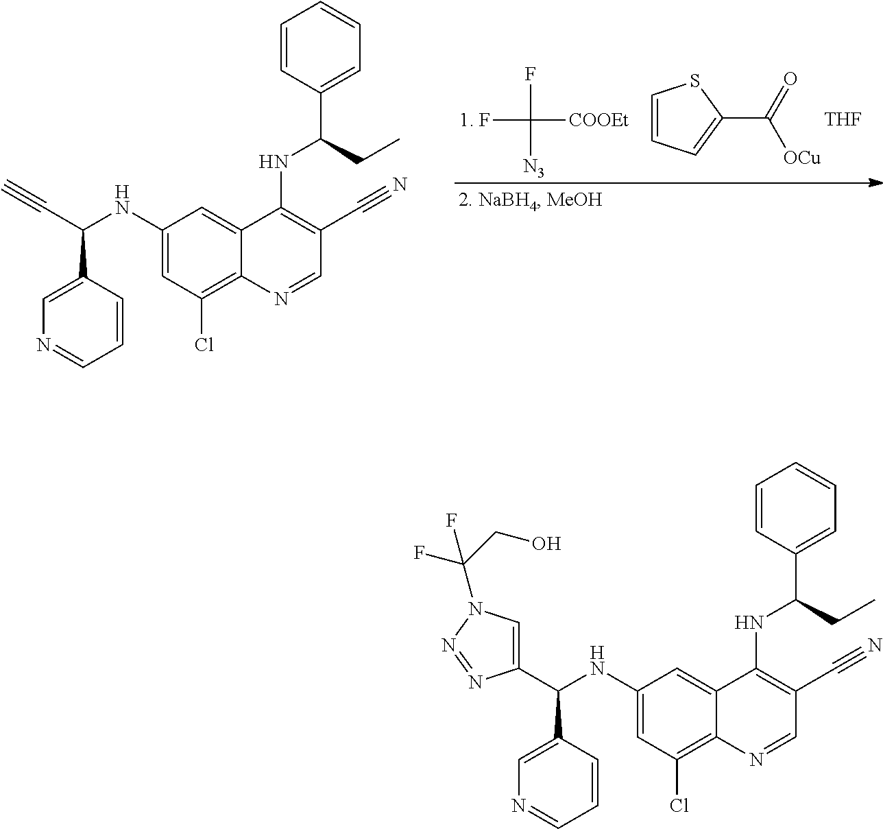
FC([COOEt])(F)[N3].C1=CC=C(C(=O)[OCu])S1.[THF].C1(NC(C#C)C2=CN=CC=C2)=CC(Cl)=C2C(=C1)C(NC(CC)C1=CC=CC=C1)=C(C#N)C=N2.C1(NC(C2=CN=CC=C2)C2=CN(C(F)(CO)F)N=N2)=CC(Cl)=C2C(=C1)C(NC(CC)C1=CC=CC=C1)=C(C#N)C=N2
